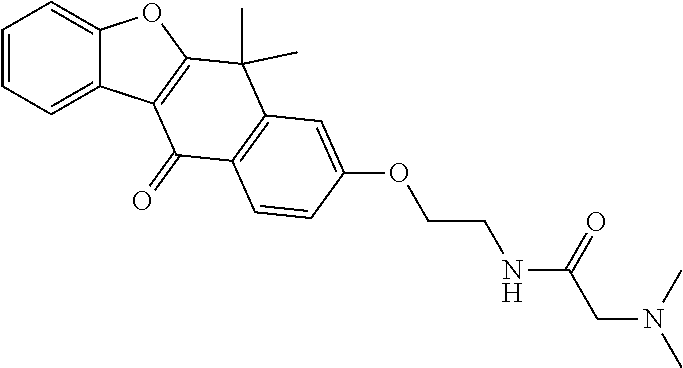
C1=CC=C2C(=C1)OC1=C2C(=O)C2=C(C1(C)C)C=C(OCCNC(CN(C)C)=O)C=C2
